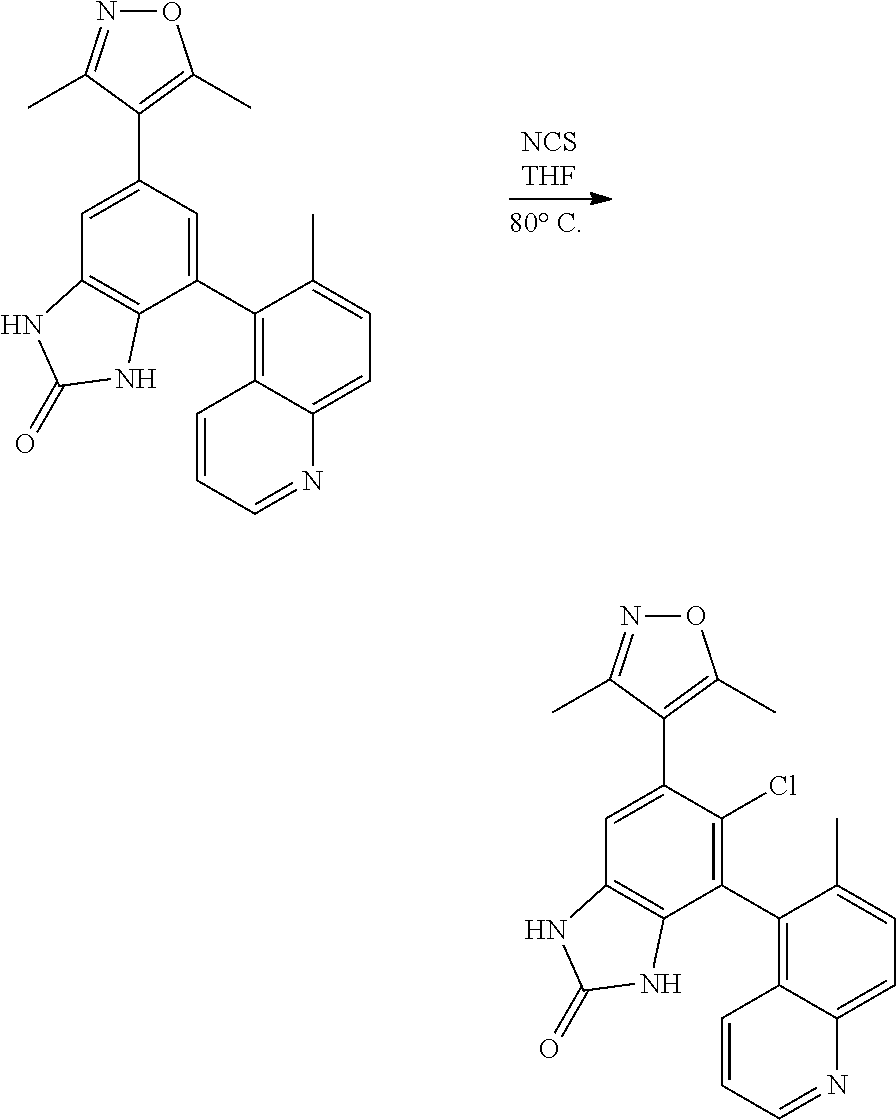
C1=C(C2=C(C)ON=C2C)C=C(C2=C3C(=CC=C2C)N=CC=C3)C2=C1NC(=O)N2.C1=C(C2=C(C)ON=C2C)C(Cl)=C(C2=C3C(=CC=C2C)N=CC=C3)C2=C1NC(=O)N2
